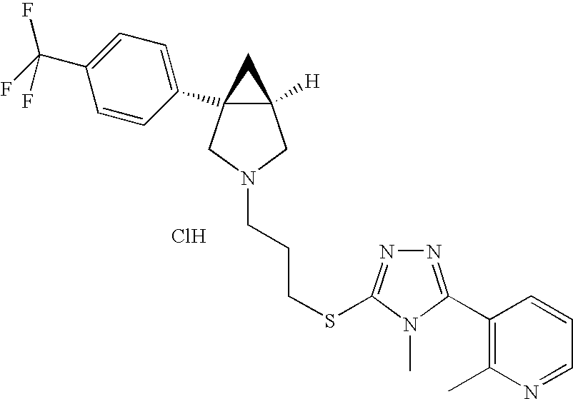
Cl.C12([H])CN(CCCSC3=NN=C(C4=C(C)N=CC=C4)N3C)CC1(C1=CC=C(C(F)(F)F)C=C1)C2
